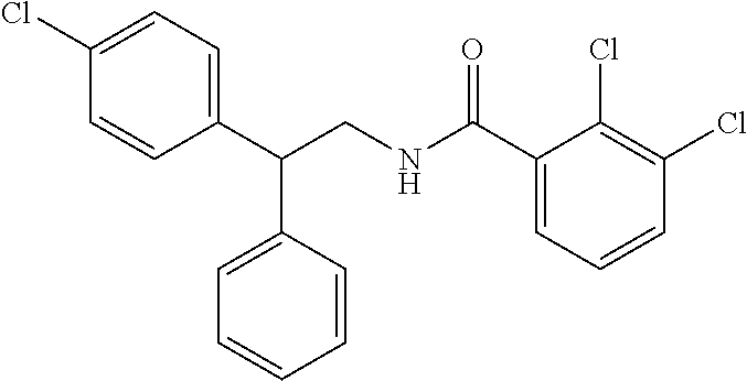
C1(C(NCC(C2=CC=C(Cl)C=C2)C2=CC=CC=C2)=O)=CC=CC(Cl)=C1Cl
